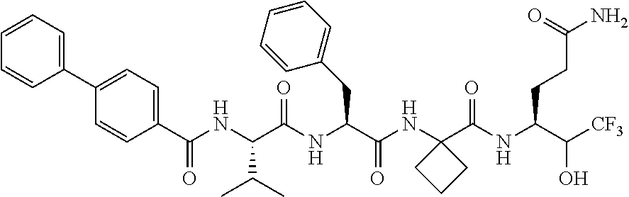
C1=CC(C(NC(C(NC(C(NC2(C(NC(C([CF3])O)CCC(N)=O)=O)CCC2)=O)CC2=CC=CC=C2)=O)C(C)C)=O)=CC=C1C1=CC=CC=C1
